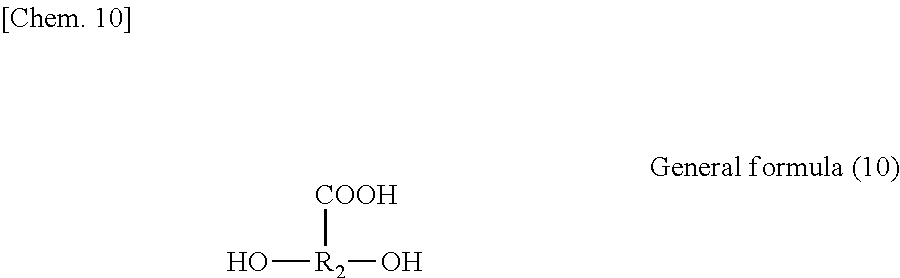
O[R2](O)[COOH]
